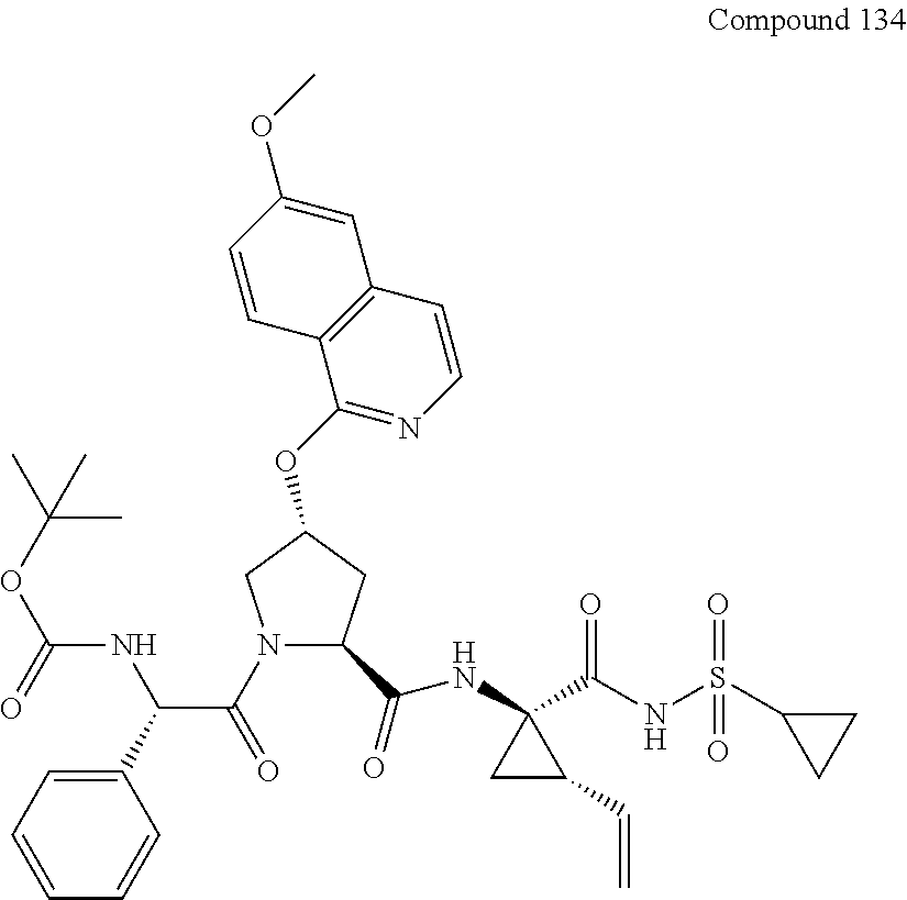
N1(C(=O)C(C2=CC=CC=C2)NC(OC(C)(C)C)=O)C(C(=O)NC2(C(NS(C3CC3)(=O)=O)=O)CC2C=C)CC(OC2=NC=CC3=C2C=CC(OC)=C3)C1
